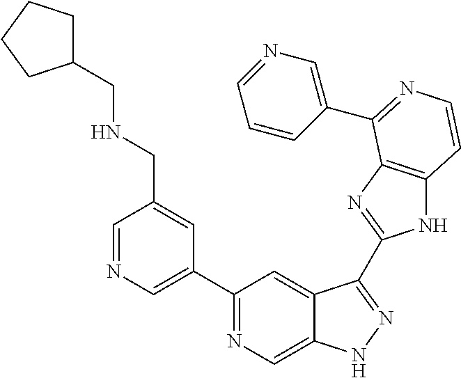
C1=NC=C(C2=NC=C3C(=C2)C(C2=NC4=C(N2)C=CN=C4C2=CN=CC=C2)=NN3)C=C1CNCC1CCCC1
